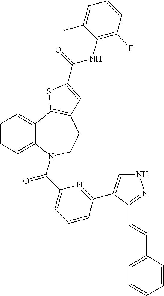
C1=CC=C2C(=C1)C1=C(CCN2C(C2=CC=CC(C3=CNN=C3C=CC3=CC=CC=C3)=N2)=O)C=C(C(=O)NC2=C(F)C=CC=C2C)S1
